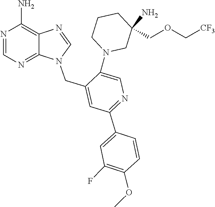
C1(COC[CF3])(N)CCCN(C2=CN=C(C3=CC(F)=C(OC)C=C3)C=C2CN2C=NC3=C(N)N=CN=C23)C1
